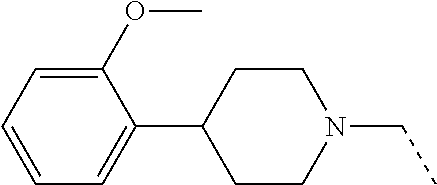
C1(OC)=CC=CC=C1C1CCN(CC)CC1
